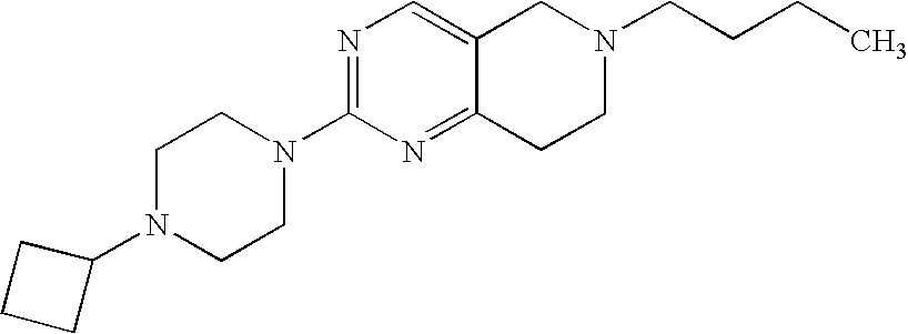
C1N(C2CCC2)CCN(C2=NC=C3C(=N2)CCN(CCCC)C3)C1
